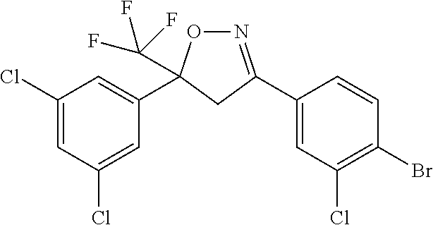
C1(Cl)=CC(Cl)=CC(C2(C(F)(F)F)ON=C(C3=CC(Cl)=C(Br)C=C3)C2)=C1
